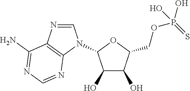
C1=NC2=C(N1C1C(O)C(O)C(COP(O)(=S)O)O1)N=CN=C2N
